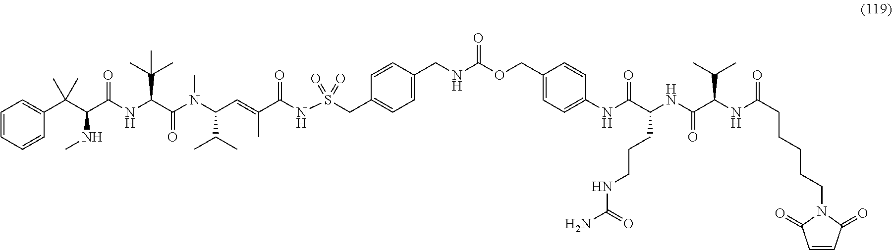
C1(C(C(C(NC(C(N(C(C=C(C(NS(CC2=CC=C(CNC(OCC3=CC=C(NC(C(NC(C(NC(CCCCCN4C(=O)C=CC4=O)=O)C(C)C)=O)CCCNC(N)=O)=O)C=C3)=O)C=C2)(=O)=O)=O)C)C(C)C)C)=O)C(C)(C)C)=O)NC)(C)C)=CC=CC=C1
